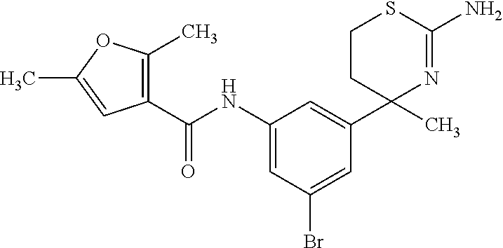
C1(C(NC2=CC(Br)=CC(C3(C)N=C(N)SCC3)=C2)=O)=C(C)OC(C)=C1
